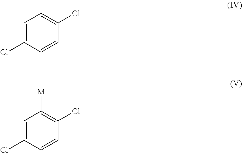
C1=C(Cl)C=CC(Cl)=C1.C1=C(Cl)C=CC(Cl)=C1[M]
